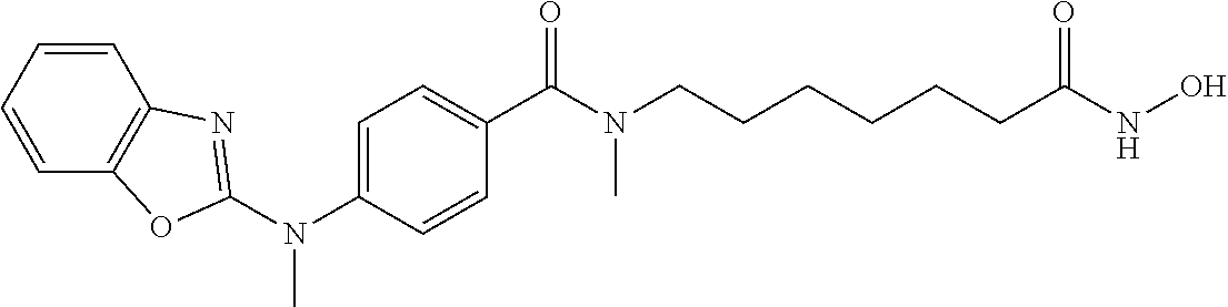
C1(N(C2=NC3=C(C=CC=C3)O2)C)=CC=C(C(N(CCCCCCC(NO)=O)C)=O)C=C1
